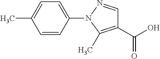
C1(C(O)=O)=C(C)N(C2=CC=C(C)C=C2)N=C1
